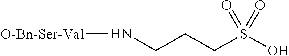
N(CCCS(O)(=O)=O)[O-Bn-Ser-Val]
